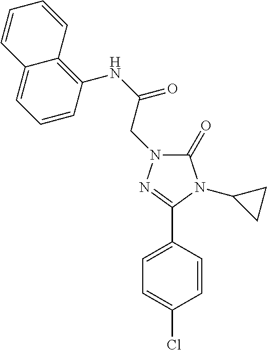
C1=C(C2=NN(CC(=O)NC3=C4C(=CC=C3)C=CC=C4)C(=O)N2C2CC2)C=CC(Cl)=C1
